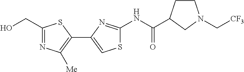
N(C(=O)C1CCN(C[CF3])C1)C1=NC(C2=C([Me])N=C(CO)S2)=CS1
